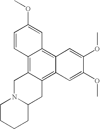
C1CCCC2N1CC1=C3C(=C4C(=C1C2)C=C(OC)C(OC)=C4)C=C(OC)C=C3
